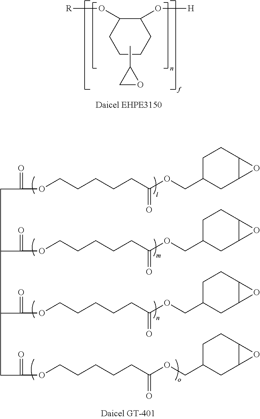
C1CCCC(O[H])C1O[R].CC1CO1.C1C(COC(CCCCCOC(=O)CC(C(OCCCCCC(OCC2CCC3C(C2)O3)=O)=O)C(C(OCCCCCC(OCC2CCC3C(C2)O3)=O)=O)CC(OCCCCCC(OCC2CCC3C(C2)O3)=O)=O)=O)CC2C(C1)O2
